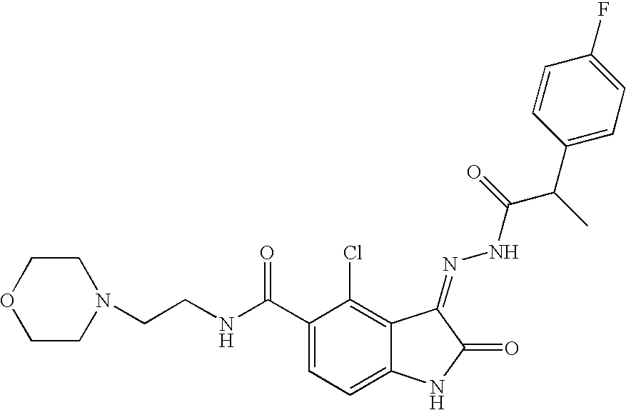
N(C(C1=CC=C2C(=C1Cl)C(=NNC(=O)C(C1=CC=C(F)C=C1)C)C(=O)N2)=O)CCN1CCOCC1
